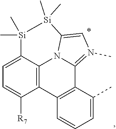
C1=CC=C(C)C2=C1C1=C3N4C2=N(C)C=C4[Si](C)(C)[Si](C)(C)C3=CC=C1[R7]
